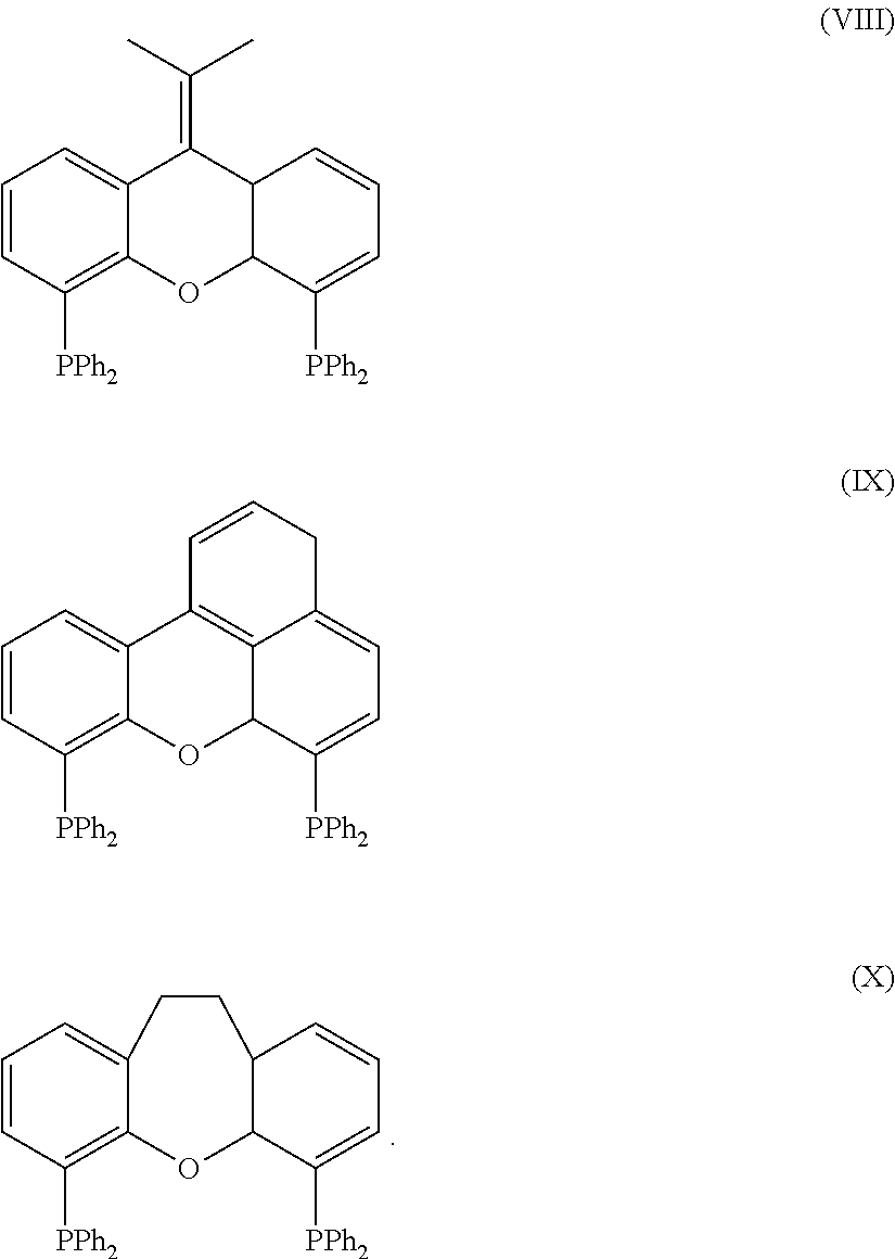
C1=CC([PPh2])=C2C(=C1)CCC1C(O2)C([PPh2])=CC=C1.C1=CC([PPh2])=C2C(=C1)C(=C(C)C)C1C(O2)C([PPh2])=CC=C1.C1=CC([PPh2])=C2C(=C1)C1=C3C(O2)C([PPh2])=CC=C3CC=C1
